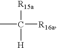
CC([R16a])([R15a])[H]
